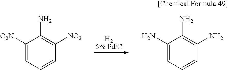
C1([O2N])=CC=CC([NO2])=C1N.C1(N)=CC=CC(N)=C1N
